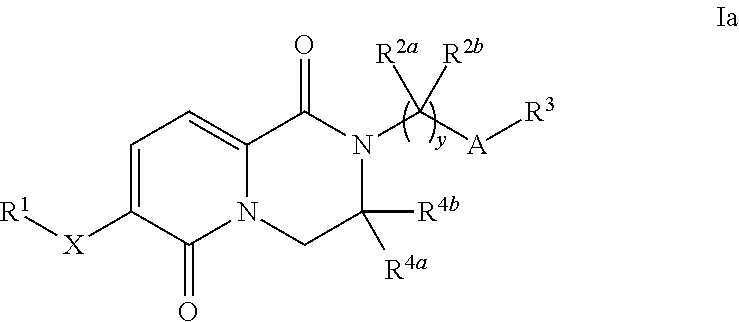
C1=C([X][R1])C(=O)N2C(=C1)C(=O)N(C([A][R3])([R2a])[R2b])C([R4b])([R4a])C2
